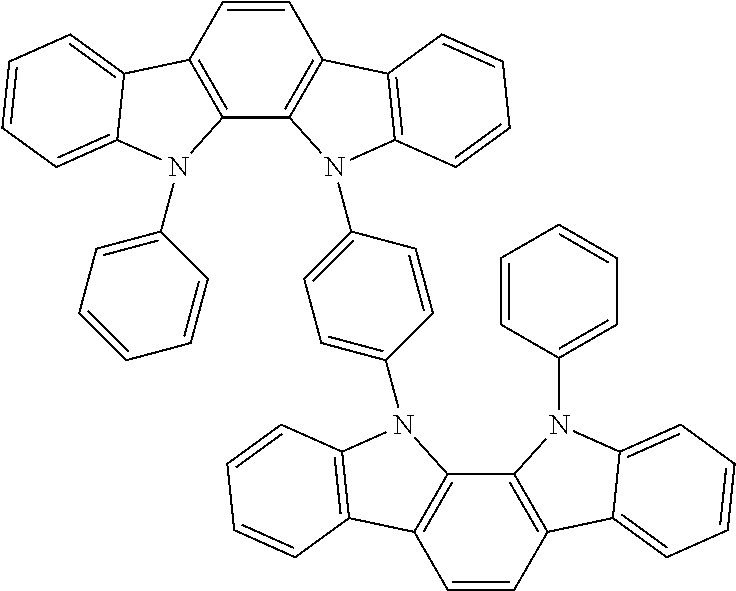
C1=CC2=C(C3=C1C1=C(N3C3=CC=C(N4C5=C(C=CC6=C5N(C5=CC=CC=C5)C5=CC=CC=C65)C5=C4C=CC=C5)C=C3)C=CC=C1)N(C1=CC=CC=C1)C1=CC=CC=C21
